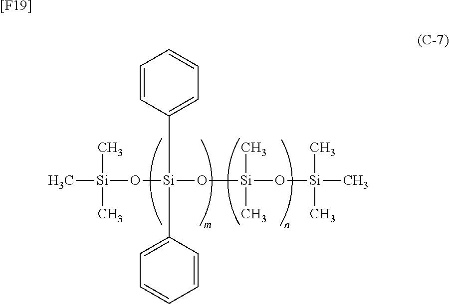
C[Si](C)(C)O[Si](C1=CC=CC=C1)(O[Si](O[Si](C)(C)C)(C)C)C1=CC=CC=C1.[[F19]]
